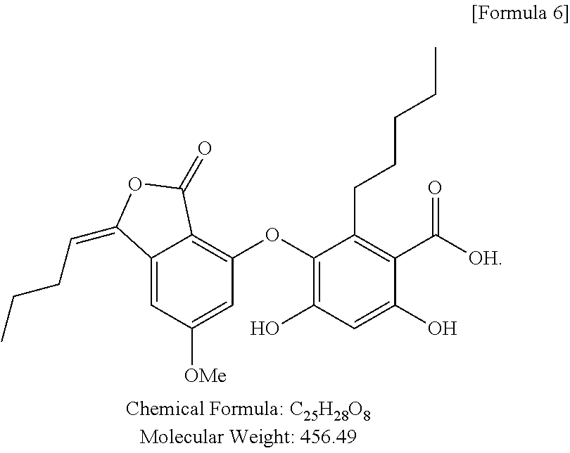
C12=CC([OMe])=CC(OC3=C(O)C=C(O)C(C([OH])=O)=C3CCCCC)=C1C(=O)OC2=CCCC
